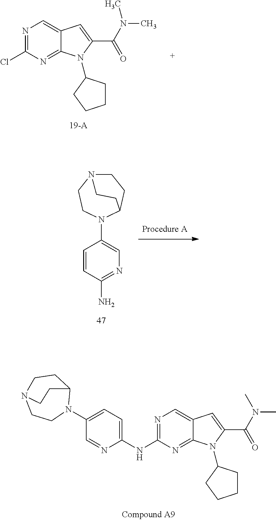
C1=C(NC2=NC=C3C(=N2)N(C2CCCC2)C(C(N(C)C)=O)=C3)N=CC(N2C3CCN(CC2)CC3)=C1.N1=C(Cl)N=C2C(=C1)C=C(C(N(C)C)=O)N2C1CCCC1.N1=C(N)C=CC(N2C3CCN(CC2)CC3)=C1
